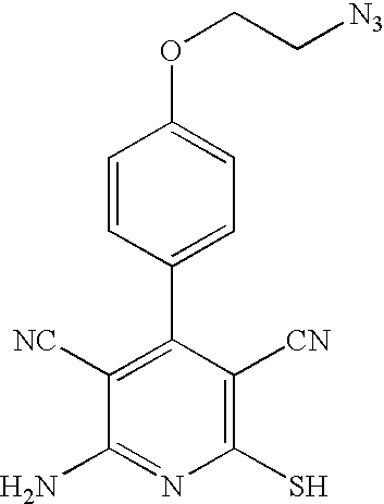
C1=CC(C2=C([NC])C(N)=NC(S)=C2[CN])=CC=C1OCC[N3]
